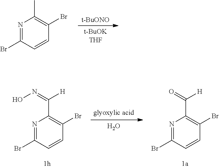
[t-BuONO].[t-BuOKTHF].N1=C(Br)C=CC(Br)=C1C.[glyoxylic acid].O.N1=C(Br)C=CC(Br)=C1C(=NO)[H].N1=C(Br)C=CC(Br)=C1C(=O)[H]
